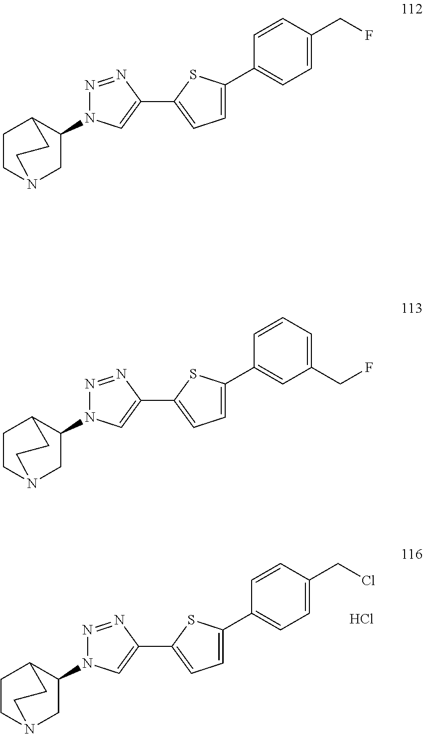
N1=NC(C2=CC=C(C3=CC=C(CCl)C=C3)S2)=CN1C1CN2CCC1CC2.Cl.N1=NC(C2=CC=C(C3=CC=C(CF)C=C3)S2)=CN1C1CN2CCC1CC2.N1=NC(C2=CC=C(C3=CC(CF)=CC=C3)S2)=CN1C1CN2CCC1CC2
